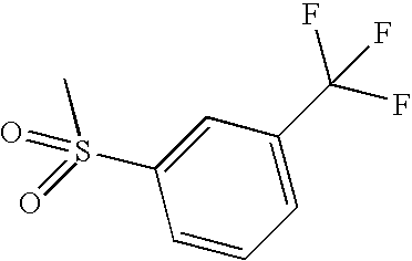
CS(=O)(C1=CC(C(F)(F)F)=CC=C1)=O
